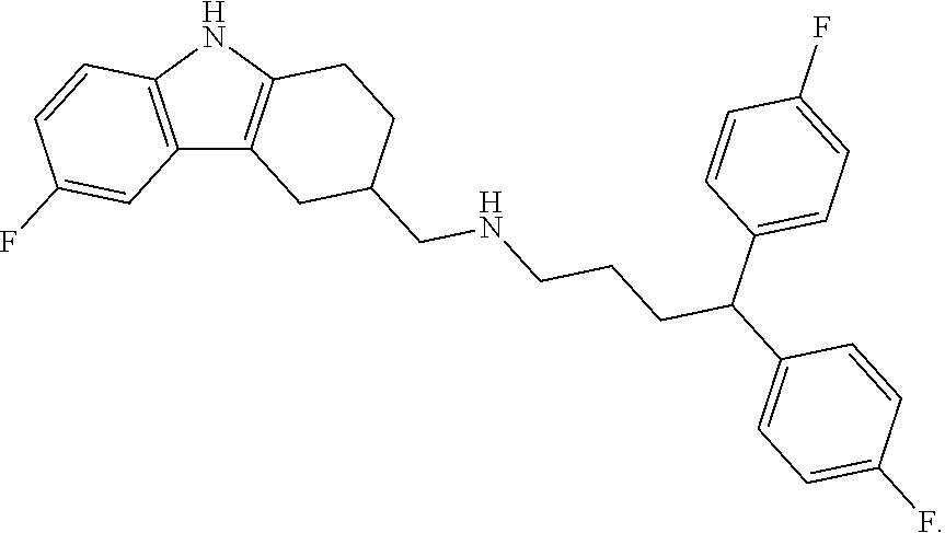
C12=C(NC3=C1CC(CNCCCC(C1=CC=C(F)C=C1)C1=CC=C(F)C=C1)CC3)C=CC(F)=C2
